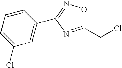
C1(CCl)=NC(C2=CC(Cl)=CC=C2)=NO1
